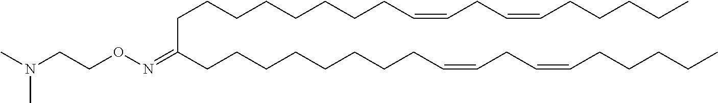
C(C(CCCCCCCCC=CCC=CCCCCC)=NOCCN(C)C)CCCCCCCC=CCC=CCCCCC
